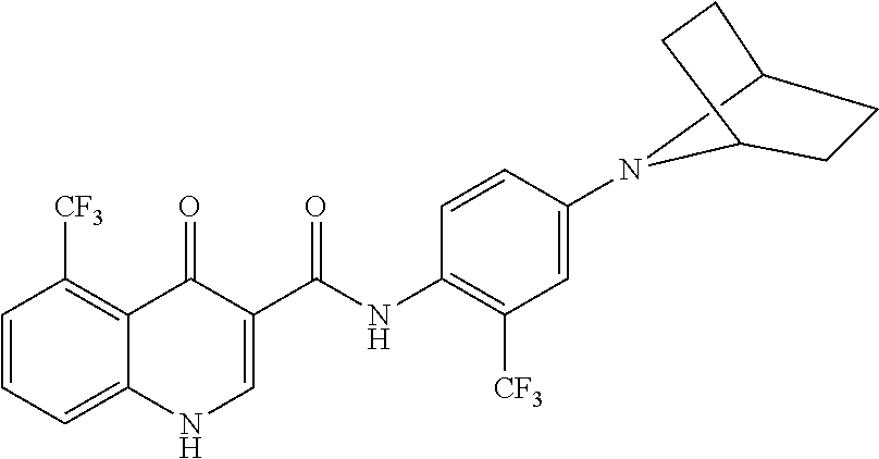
C12N(C3=CC([CF3])=C(NC(C4=CNC5=CC=CC([CF3])=C5C4=O)=O)C=C3)C(CC1)CC2
